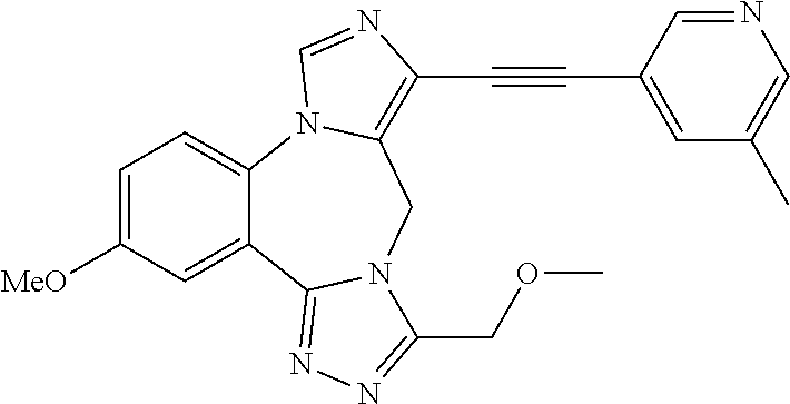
C1=C([MeO])C=C2C(=C1)N1C(=C(C#CC3=CC(C)=CN=C3)N=C1)CN1C2=NN=C1COC
